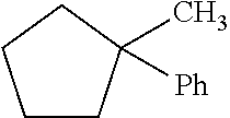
C1CC(C)([Ph])CC1
